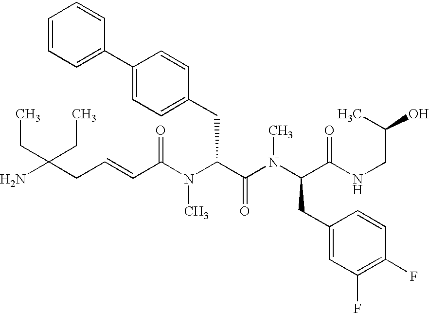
NC(CC=CC(N(C(C(N(C(CC1=CC(F)=C(F)C=C1)C(NCC(O)C)=O)C)=O)CC1=CC=C(C2=CC=CC=C2)C=C1)C)=O)(CC)CC
